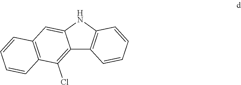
C12=C(Cl)C3=C(C=C1NC1=C2C=CC=C1)C=CC=C3
